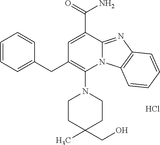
Cl.C1=C(C(=O)N)C2=NC3=C(N2C(N2CCC(C)(CO)CC2)=C1CC1=CC=CC=C1)C=CC=C3
